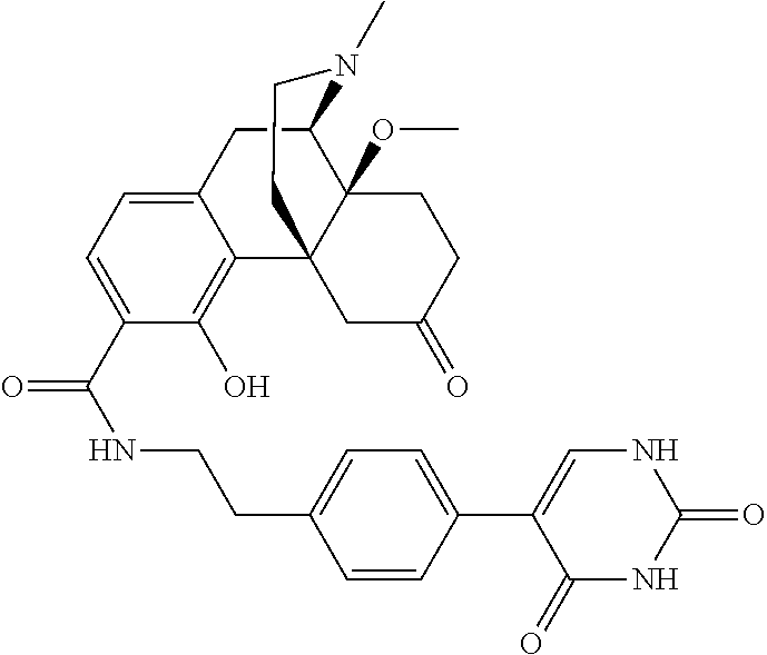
C12=CC=C(C(NCCC3=CC=C(C4=CNC(=O)NC4=O)C=C3)=O)C(O)=C1C13C(OC)(C(C2)N(C)CC1)CCC(=O)C3
